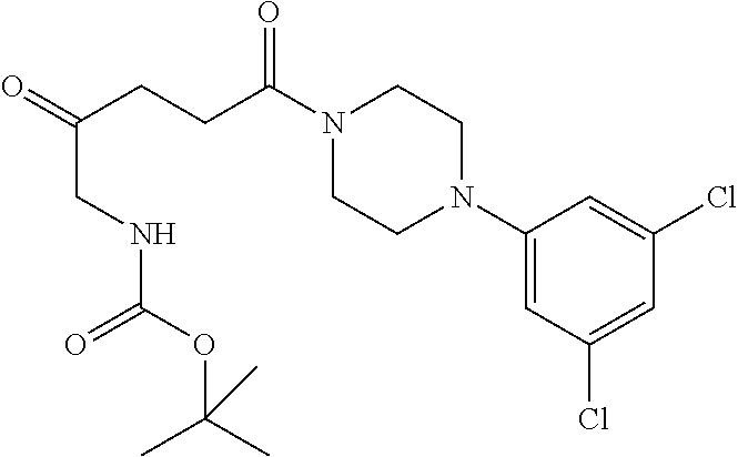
C1(N2CCN(C(CCC(=O)CNC(=O)OC(C)(C)C)=O)CC2)=CC(Cl)=CC(Cl)=C1
